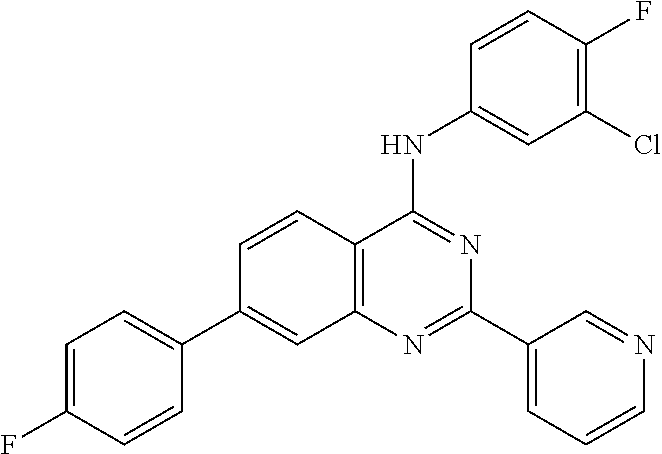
C12=C(N=C(C3=CC=CN=C3)N=C1NC1=CC(Cl)=C(F)C=C1)C=C(C1=CC=C(F)C=C1)C=C2
